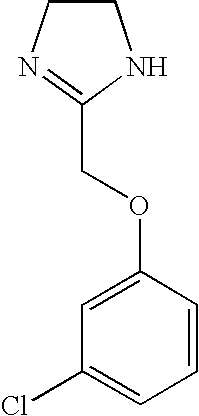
C1CN=C(COC2=CC(Cl)=CC=C2)N1
